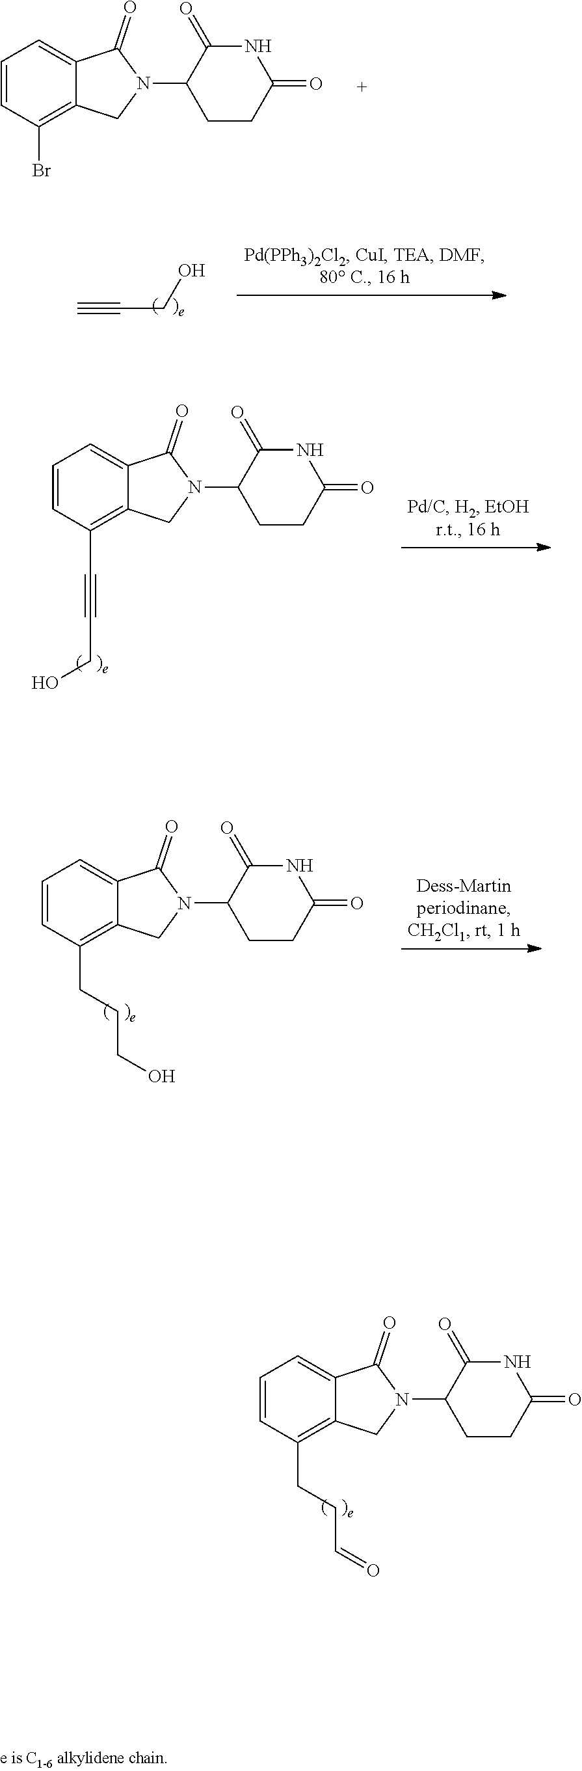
C1=CC=C2C(=O)N(C3CCC(=O)NC3=O)CC2=C1Br.C#CCO.C1=CC=C2C(=O)N(C3CCC(=O)NC3=O)CC2=C1C#CCO.C1(CCCO)=C2C(=CC=C1)C(=O)N(C1CCC(=O)NC1=O)C2.C12=C(CCC=O)C=CC=C1C(=O)N(C1CCC(=O)NC1=O)C2
